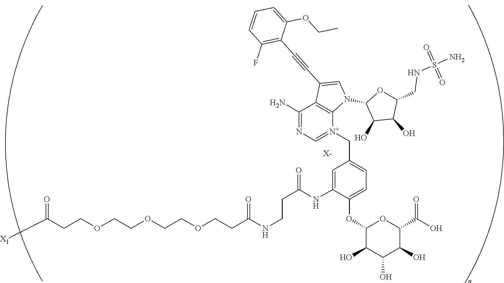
C(COCCOCCOCCC(NCCC(=O)NC1=CC(C[N+]2=CN=C(N)C3=C2N(C2C(O)C(O)C(CNS(N)(=O)=O)O2)C=C3C#CC2=C(F)C=CC=C2OCC)=CC=C1OC1C(O)C(O)C(O)C(C(O)=O)O1)=O)C([X1])=O.[X-]
